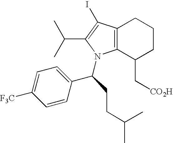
C12=C(C(C[CO2H])CCC1)N(C(C1=CC=C([F3C])C=C1)CCC(C)C)C(C(C)C)=C2I
